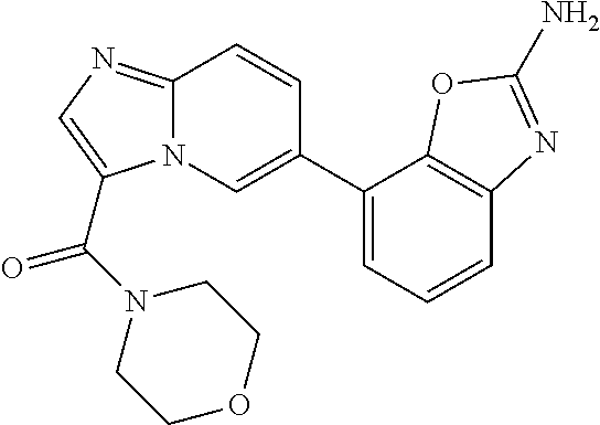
C12=NC=C(C(N3CCOCC3)=O)N1C=C(C1=CC=CC3=C1OC(N)=N3)C=C2
